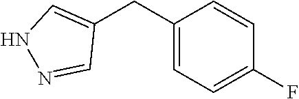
C1=C(CC2=CNN=C2)C=CC(F)=C1
